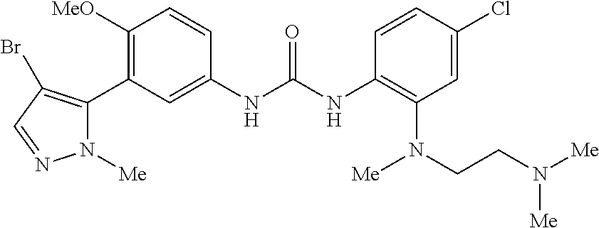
C1([MeO])=C(C2=C(Br)C=NN2[Me])C=C(NC(NC2=C(N(CCN([Me])[Me])[Me])C=C(Cl)C=C2)=O)C=C1
